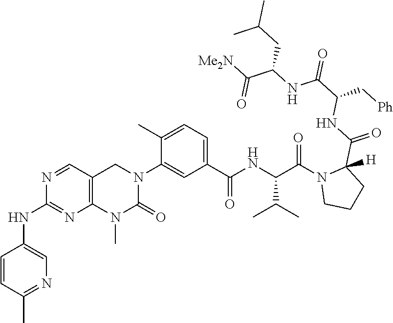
N1=CC2=C(N=C1NC1=CN=C(C)C=C1)N(C)C(=O)N(C1=CC(C(NC(C(N3CCCC3(C(=O)NC(C(=O)NC(C([Me2N])=O)CC(C)C)C[Ph])[H])=O)C(C)C)=O)=CC=C1C)C2
